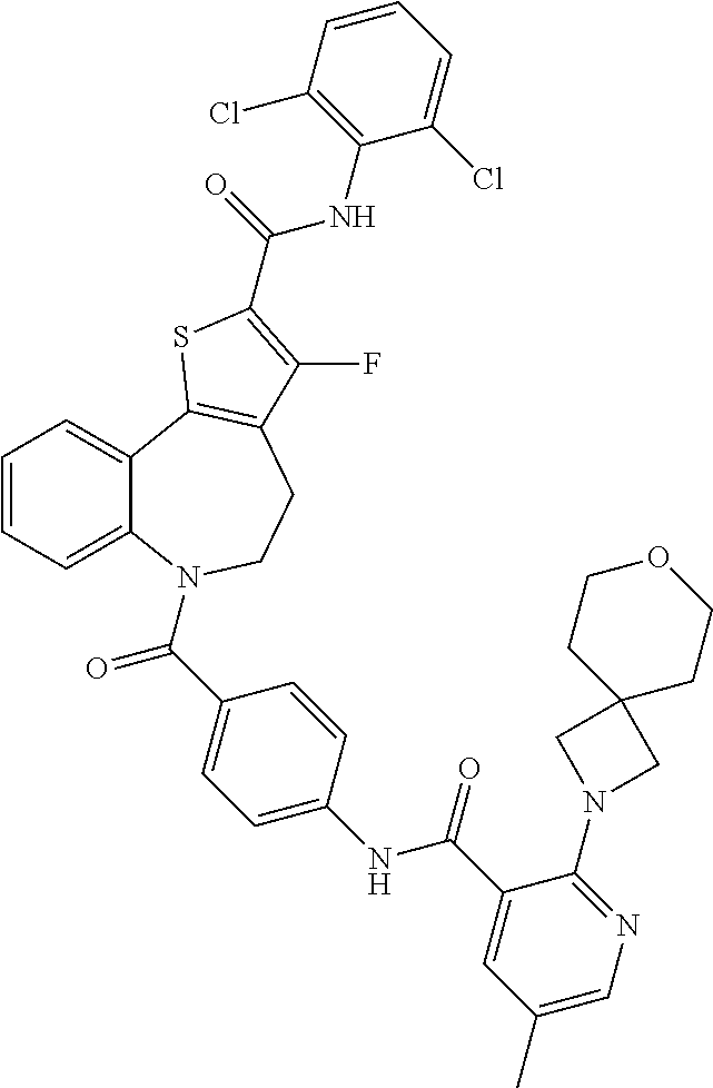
C1=CC=C2C(=C1)C1=C(CCN2C(=O)C2=CC=C(NC(=O)C3=CC(C)=CN=C3N3CC4(C3)CCOCC4)C=C2)C(F)=C(C(NC2=C(Cl)C=CC=C2Cl)=O)S1
